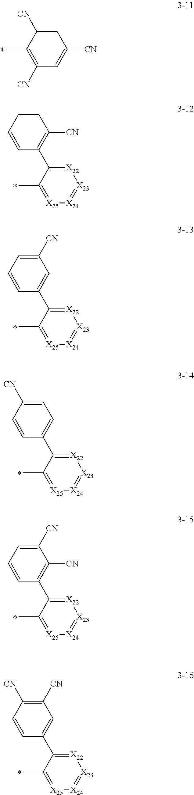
C1=C([CN])C(C)=C([CN])C=C1[CN].C1=CC=CC(C2=[X22][X23]=[X24][X25]=C2C)=C1[CN].C1([CN])=CC=CC(C2=[X22][X23]=[X24][X25]=C2C)=C1.C1=C([CN])C=CC(C2=[X22][X23]=[X24][X25]=C2C)=C1.C1([CN])=CC=CC(C2=[X22][X23]=[X24][X25]=C2C)=C1[CN].C1([CN])=C([CN])C=CC(C2=[X22][X23]=[X24][X25]=C2C)=C1
